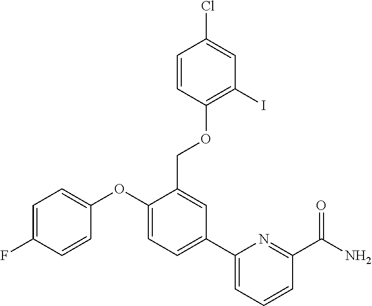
C1=C(F)C=CC(OC2=CC=C(C3=CC=CC(C(N)=O)=N3)C=C2COC2=C(I)C=C(Cl)C=C2)=C1
